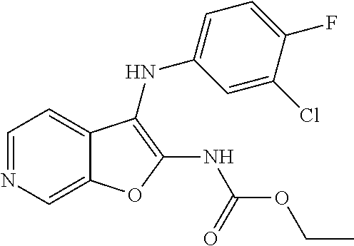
C1=C2C(=CC=N1)C(NC1=CC=C(F)C(Cl)=C1)=C(NC(OCC)=O)O2
